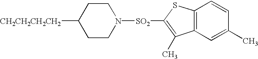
C1CN([SO2]C2=C(C)C3=C(S2)C=CC(C)=C3)CCC1[CH2CH2CH2CH2]
